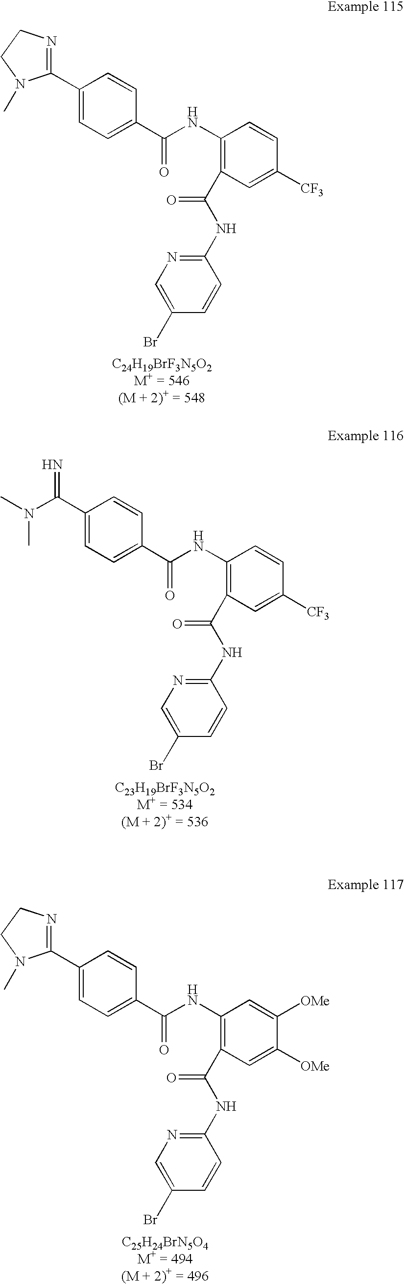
C1(C2=CC=C(C(NC3=C(C(NC4=NC=C(Br)C=C4)=O)C=C([CF3])C=C3)=O)C=C2)=NCCN1C.C(C1=CC=C(C(NC2=C(C(NC3=NC=C(Br)C=C3)=O)C=C([CF3])C=C2)=O)C=C1)(=N)N(C)C.C1(C2=CC=C(C(NC3=C(C(NC4=NC=C(Br)C=C4)=O)C=C([OMe])C([OMe])=C3)=O)C=C2)=NCCN1C
